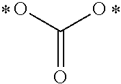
C(=O)(O)O
